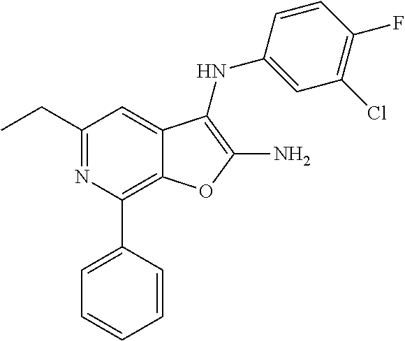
N1=C(CC)C=C2C(=C1C1=CC=CC=C1)OC(N)=C2NC1=CC(Cl)=C(F)C=C1
